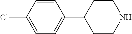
C1=C(Cl)C=CC(C2CCNCC2)=C1
